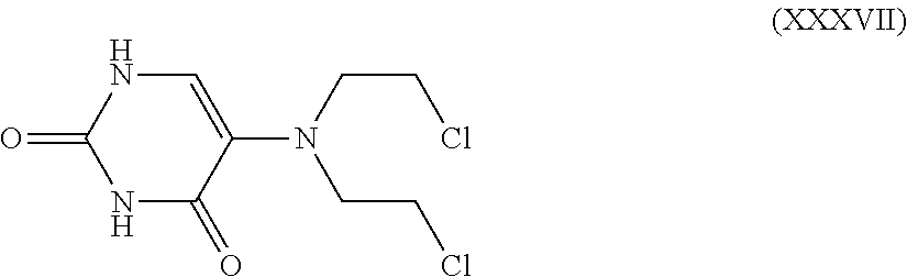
C1=C(N(CCCl)CCCl)C(=O)NC(=O)N1
